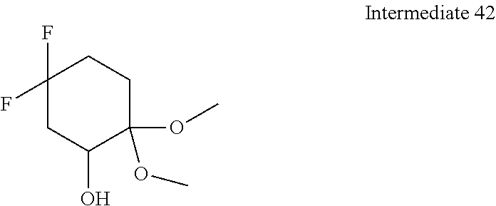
C1(F)(F)CC(O)C(OC)(OC)CC1
